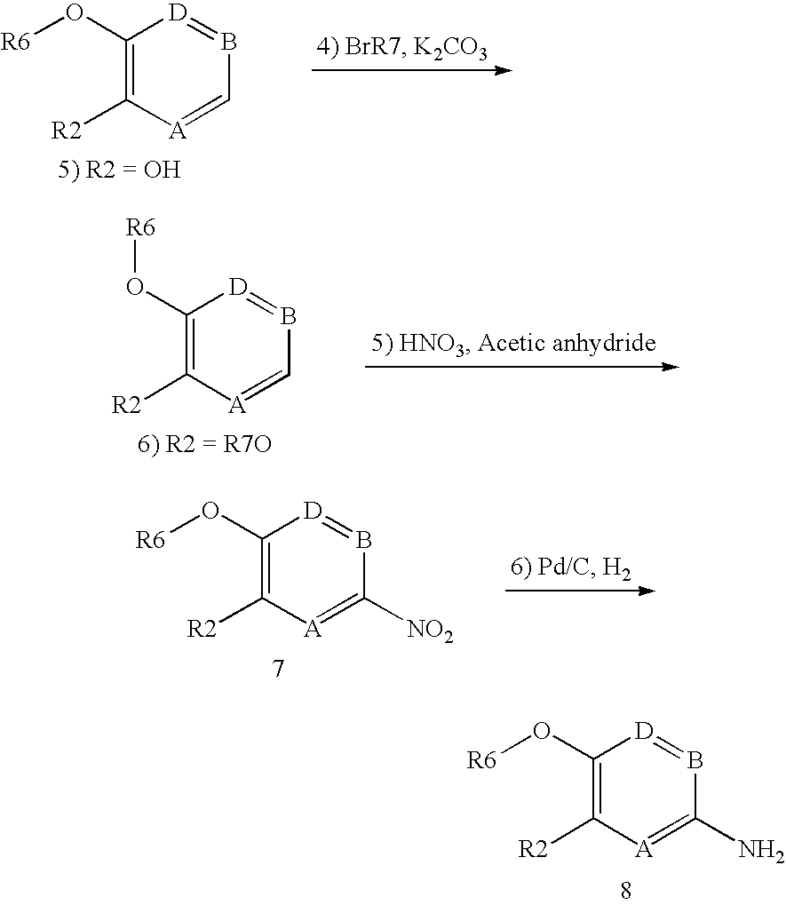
C1(O[R6])=C([R2])[A]=C([NO2])B=[D]1.C1(O[R6])=C([R2])[A]=C(N)B=[D]1.C1(O[R6])=C([R2])[A]=CB=[D]1.C1(O[R6])=C([R2])[A]=CB=[D]1
